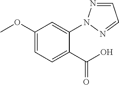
C1=NN(C2=CC(OC)=CC=C2C(O)=O)N=C1
